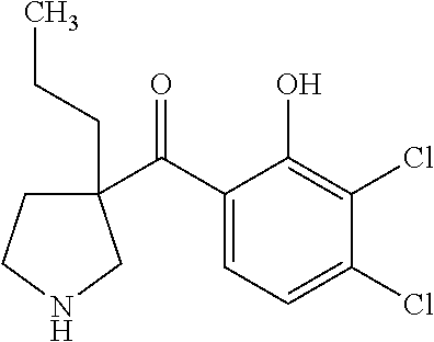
C1(CCC)(C(C2=CC=C(Cl)C(Cl)=C2O)=O)CCNC1
